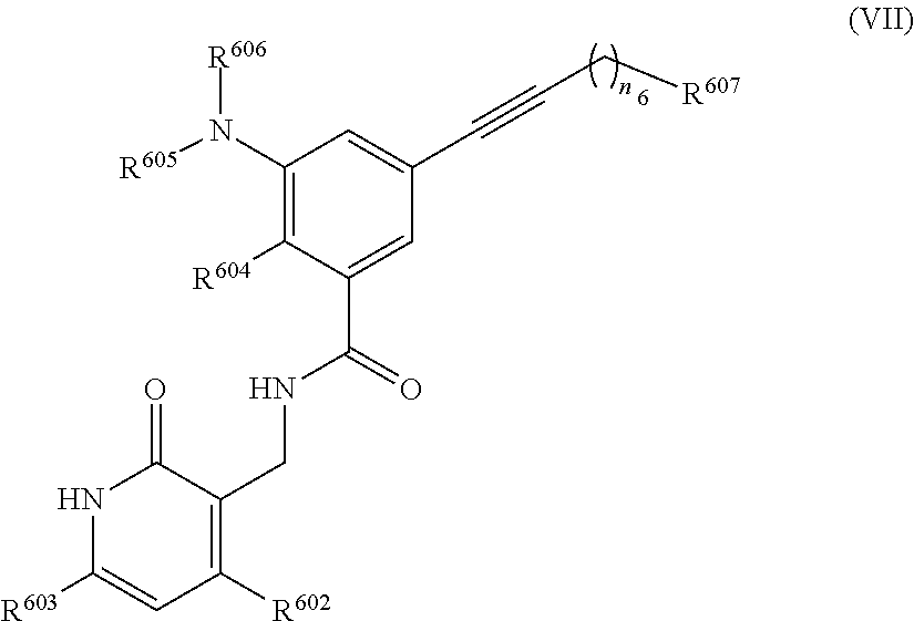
C1(N([R605])[R606])=C([R604])C(C(=O)NCC2=C([R602])C=C([R603])NC2=O)=CC(C#CC[R607])=C1
